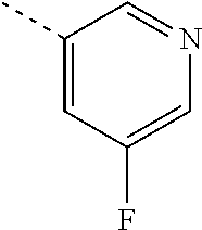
C1(C)=CC(F)=CN=C1
